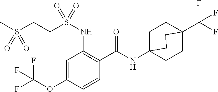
S(CCS(NC1=C(C(NC23CCC(C(F)(F)F)(CC2)CC3)=O)C=CC(OC(F)(F)F)=C1)(=O)=O)(C)(=O)=O
